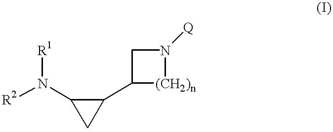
[R2]N(C1CC1C1CN([Q])[(CH2)n]1)[R1]
